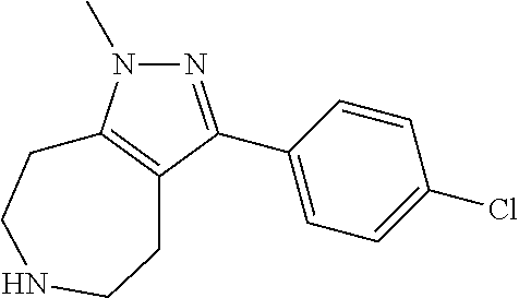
N1=C(C2=CC=C(Cl)C=C2)C2=C(N1C)CCNCC2
